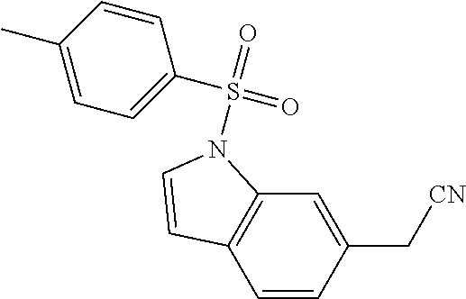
C1=CC(C[CN])=CC2=C1C=CN2S(C1=CC=C(C)C=C1)(=O)=O
